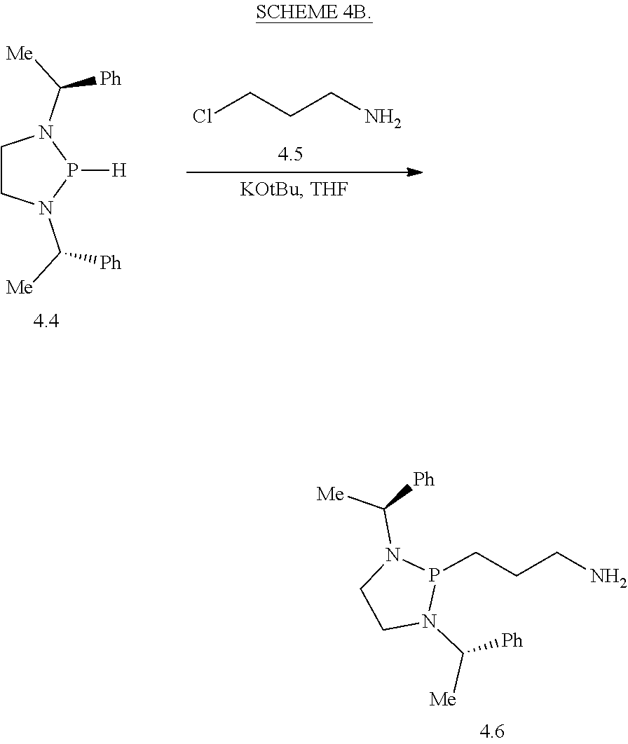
C1CN(C([Me])[Ph])P(CCCN)N1C([Me])[Ph].C1CN(C([Me])[Ph])P([H])N1C([Me])[Ph].ClCCCN
